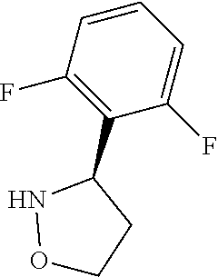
C1(F)=C(C2NOCC2)C(F)=CC=C1
